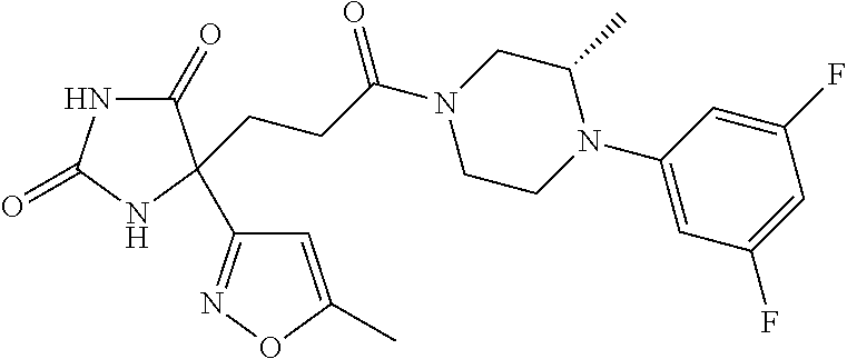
C1(=O)NC(=O)NC1(CCC(N1CCN(C2=CC(F)=CC(F)=C2)C(C)C1)=O)C1=NOC(C)=C1
